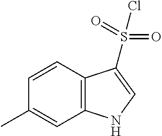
C12=C(C=CC(C)=C1)C(S(=O)(=O)Cl)=CN2
